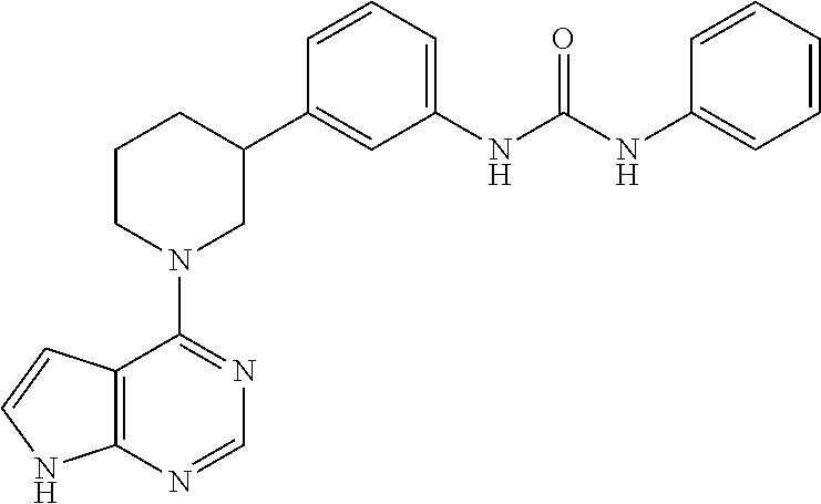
C12=C(N=CN=C1N1CC(C3=CC(NC(NC4=CC=CC=C4)=O)=CC=C3)CCC1)NC=C2
